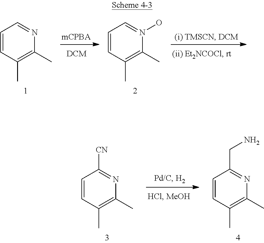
N1=CC=CC(C)=C1C.N1(O)=CC=CC(C)=C1C.N1=C([CN])C=CC(C)=C1C.N1=C(CN)C=CC(C)=C1C
